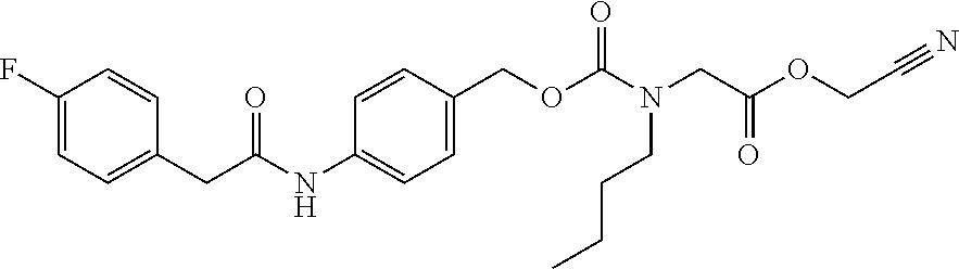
C1(F)=CC=C(CC(=O)NC2=CC=C(COC(=O)N(CC(=O)OCC#N)CCCC)C=C2)C=C1
